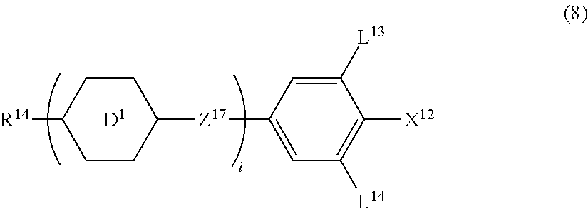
[R14]C1CCC([Z17]C2=CC([L14])=C([X12])C([L13])=C2)CC1.[D1]
